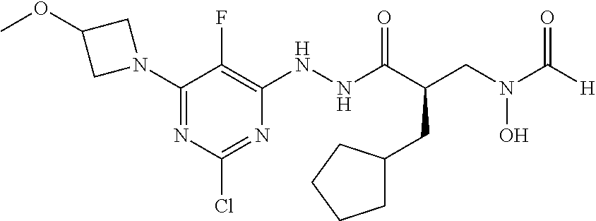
C1(N2CC(OC)C2)=NC(Cl)=NC(NNC(C(CN(C([H])=O)O)CC2CCCC2)=O)=C1F
